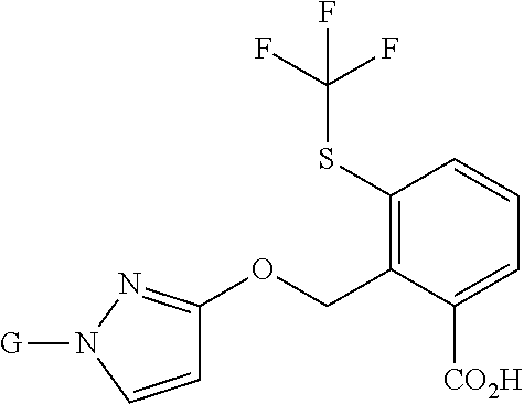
C1(SC(F)(F)F)=C(COC2=NN([G])C=C2)C([CO2H])=CC=C1
